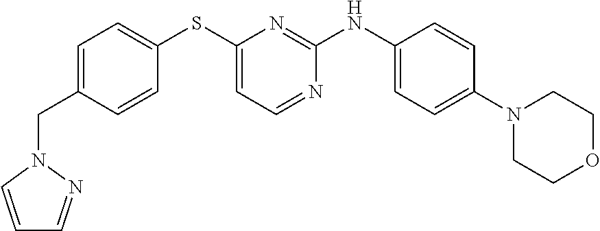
C1=C(CN2C=CC=N2)C=CC(SC2=CC=NC(NC3=CC=C(N4CCOCC4)C=C3)=N2)=C1
